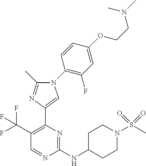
C1(NC2CCN(S(C)(=O)=O)CC2)=NC(C2=CN(C3=C(F)C=C(OCCN(C)C)C=C3)C(C)=N2)=C(C(F)(F)F)C=N1
